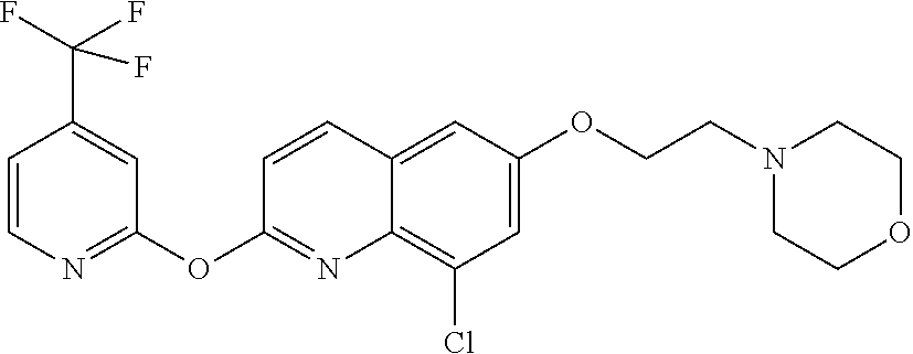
C1=CN=C(OC2=NC3=C(Cl)C=C(OCCN4CCOCC4)C=C3C=C2)C=C1C(F)(F)F
